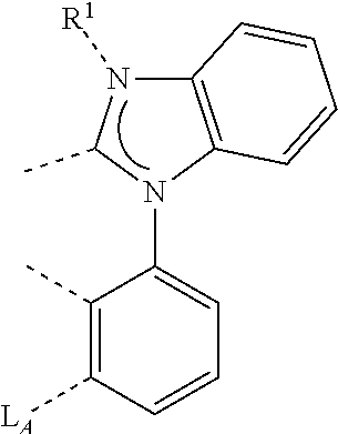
C12=C(N(C3=CC=CC([LA])=C3C)C(C)N1[R1])C=CC=C2
